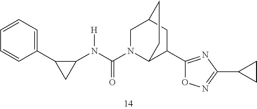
C1(N(C(N2C3C(C4=NC(C5CC5)=NO4)CC(C2)CC3)=O)[H])C(C2=CC=CC=C2)C1
